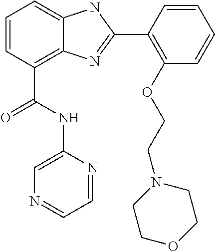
C1=CC(C(NC2=CN=CC=N2)=O)=C2C(=C1)NC(C1=C(OCCN3CCOCC3)C=CC=C1)=N2
